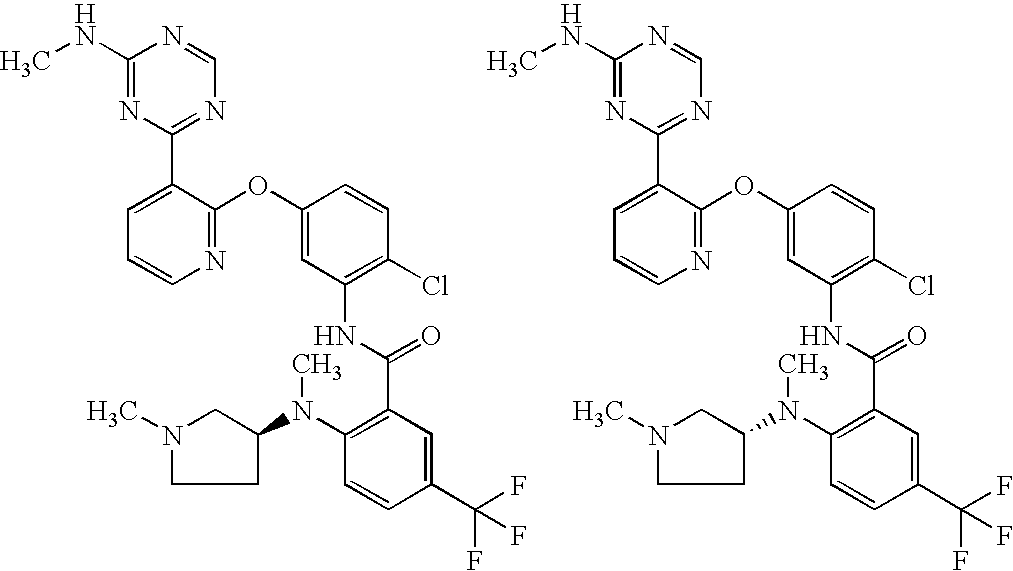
C1(NC)=NC(C2=CC=CN=C2OC2=CC(NC(C3=C(N(C4CN(C)CC4)C)C=CC(C(F)(F)F)=C3)=O)=C(Cl)C=C2)=NC=N1.C1(NC)=NC(C2=CC=CN=C2OC2=CC(NC(C3=C(N(C4CN(C)CC4)C)C=CC(C(F)(F)F)=C3)=O)=C(Cl)C=C2)=NC=N1
